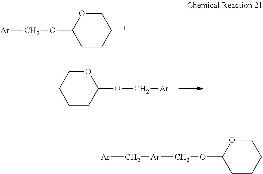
[Ar]COC1CCCCO1.O1CCCCC1OC[Ar].[Ar]C[Ar]COC1CCCCO1
